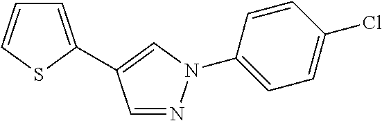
C1=C(C2=CN(C3=CC=C(Cl)C=C3)N=C2)SC=C1
